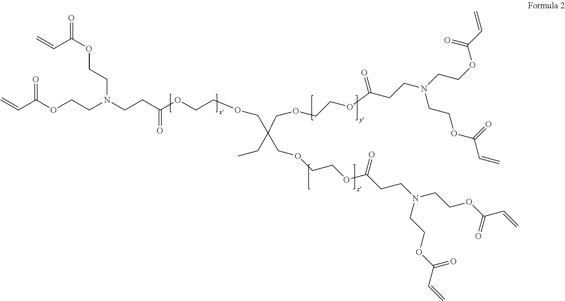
C=CC(OCCN(CCC(OCCOCC(COCCOC(CCN(CCOC(C=C)=O)CCOC(C=C)=O)=O)(CC)COCCOC(CCN(CCOC(C=C)=O)CCOC(C=C)=O)=O)=O)CCOC(=O)C=C)=O
